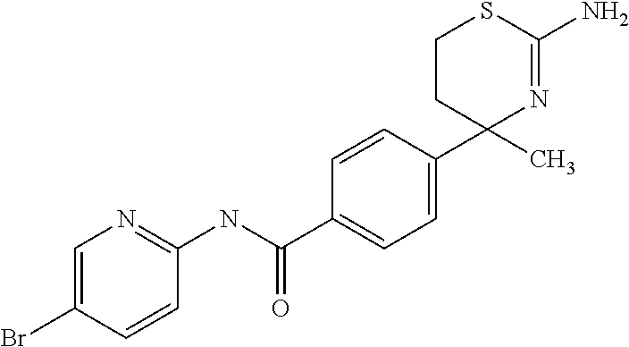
C1=C(Br)C=CC(NC(C2=CC=C(C3(C)N=C(N)SCC3)C=C2)=O)=N1
